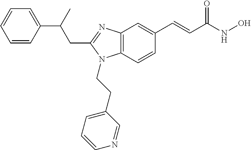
C1=CC(C(CC2=NC3=C(N2CCC2=CC=CN=C2)C=CC(C=CC(NO)=O)=C3)C)=CC=C1
